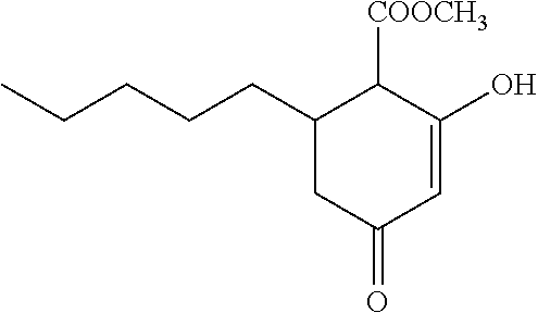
C1(CCCCC)CC(=O)C=C(O)C1[COOCH3]
